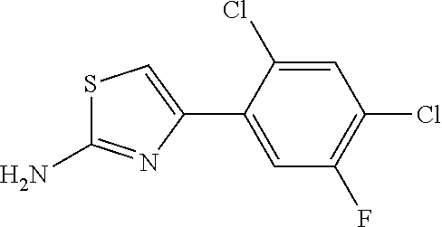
S1C(N)=NC(C2=CC(F)=C(Cl)C=C2Cl)=C1
